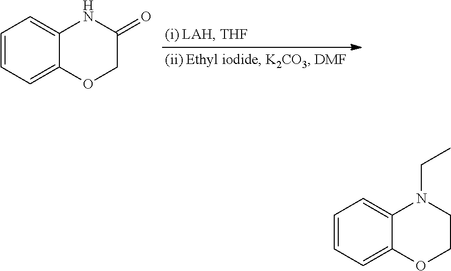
C1=CC=C2C(=C1)NC(=O)CO2.C1=CC=C2C(=C1)N(CC)CCO2
